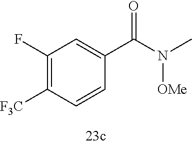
C1=CC([F3C])=C(F)C=C1C(N(C)[OMe])=O
